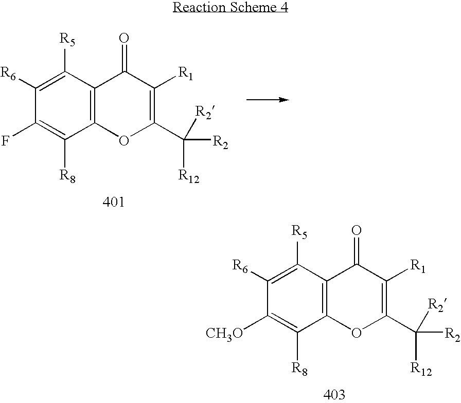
C1([R6])=C([R5])C2=C(C([R8])=C1F)OC(C([R12])([R2])[R2])=C([R1])C2=O.C1([R6])=C([R5])C2=C(C([R8])=C1[CH3O])OC(C([R12])([R2])[R2])=C([R1])C2=O
